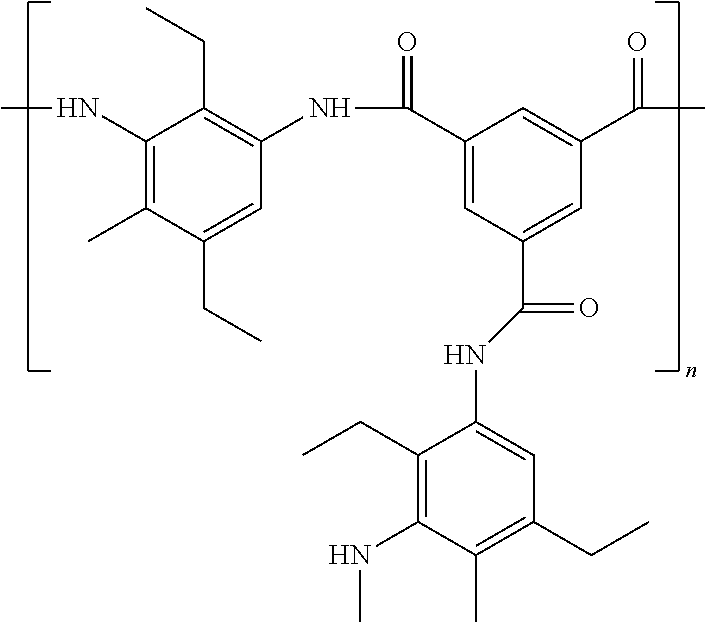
C1(NC)=C(C)C(CC)=CC(NC(C2=CC(C(=O)NC3=CC(CC)=C(C)C(NC)=C3CC)=CC(C(C)=O)=C2)=O)=C1CC
